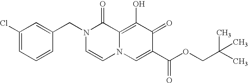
C1=C(CN2C=CN3C(=C(O)C(=O)C(C(OCC(C)(C)C)=O)=C3)C2=O)C=CC=C1Cl
